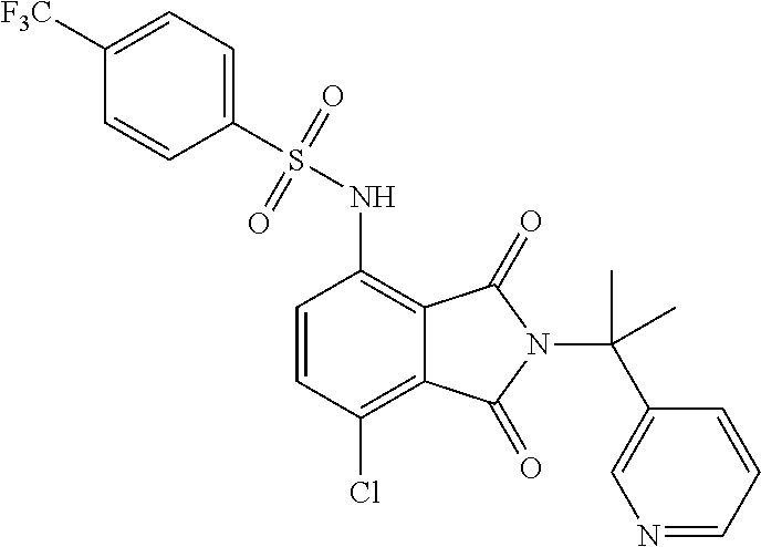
C1([F3C])=CC=C(S(=O)(=O)NC2=C3C(=C(Cl)C=C2)C(=O)N(C(C2=CN=CC=C2)(C)C)C3=O)C=C1
